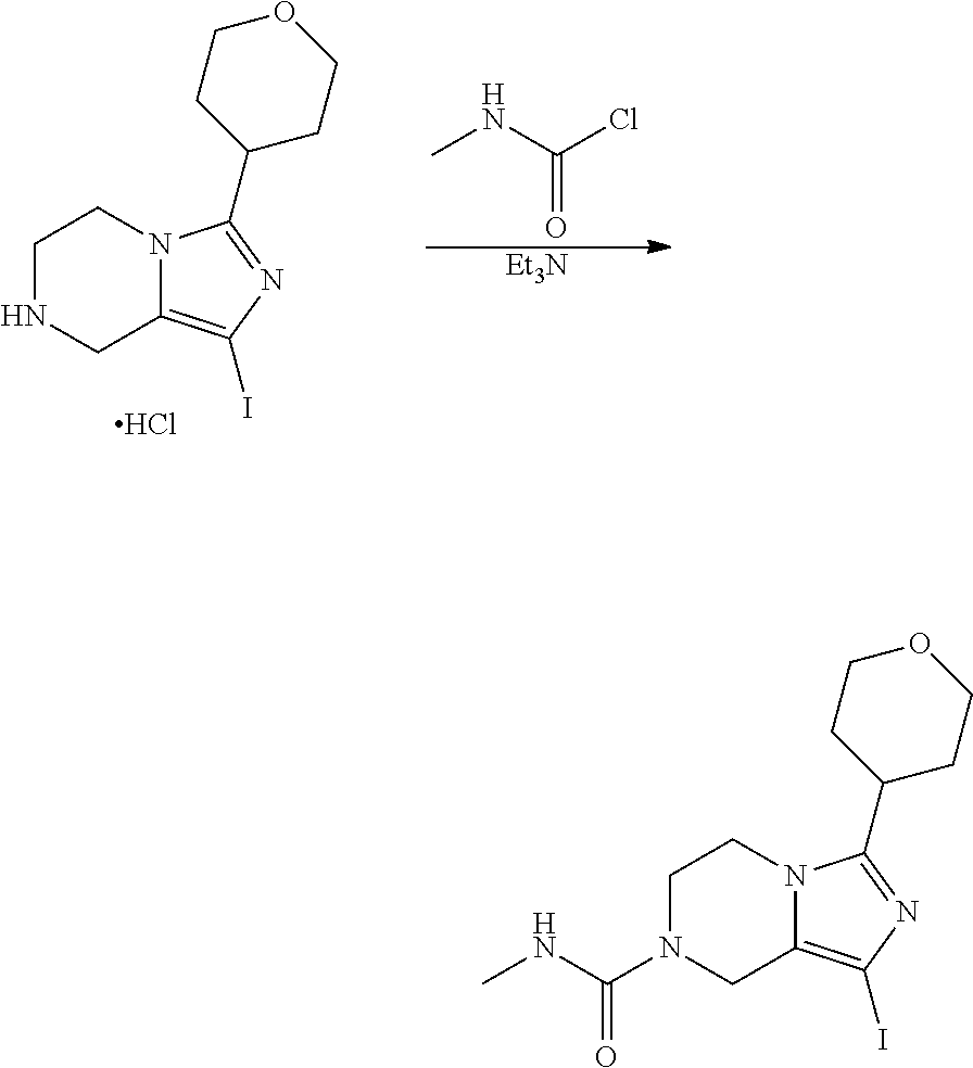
O1CCC(C2=NC(I)=C3N2CCN(C(NC)=O)C3)CC1.O1CCC(C2=NC(I)=C3N2CCNC3)CC1.Cl.ClC(NC)=O.[Et3N]
